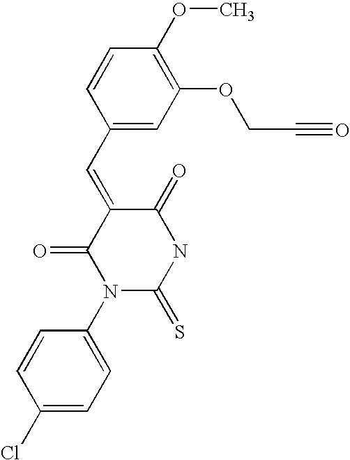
O=C1C(=CC2=CC(OCC#O)=C(OC)C=C2)C(=O)N(C2=CC=C(Cl)C=C2)C(=S)N1
